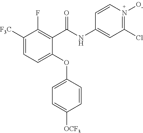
C1(C(NC2=CC(Cl)=N([O-])C=C2)=O)=C(F)C([F3C])=CC=C1OC1=CC=C([OCF3])C=C1
